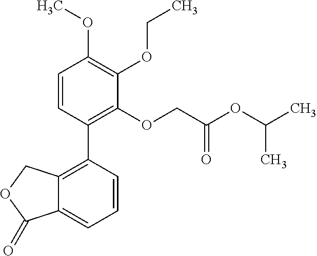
C12=C(C3=C(OCC(OC(C)C)=O)C(OCC)=C(OC)C=C3)C=CC=C1C(=O)OC2
